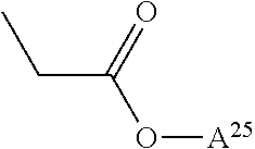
O([A25])C(CC)=O
